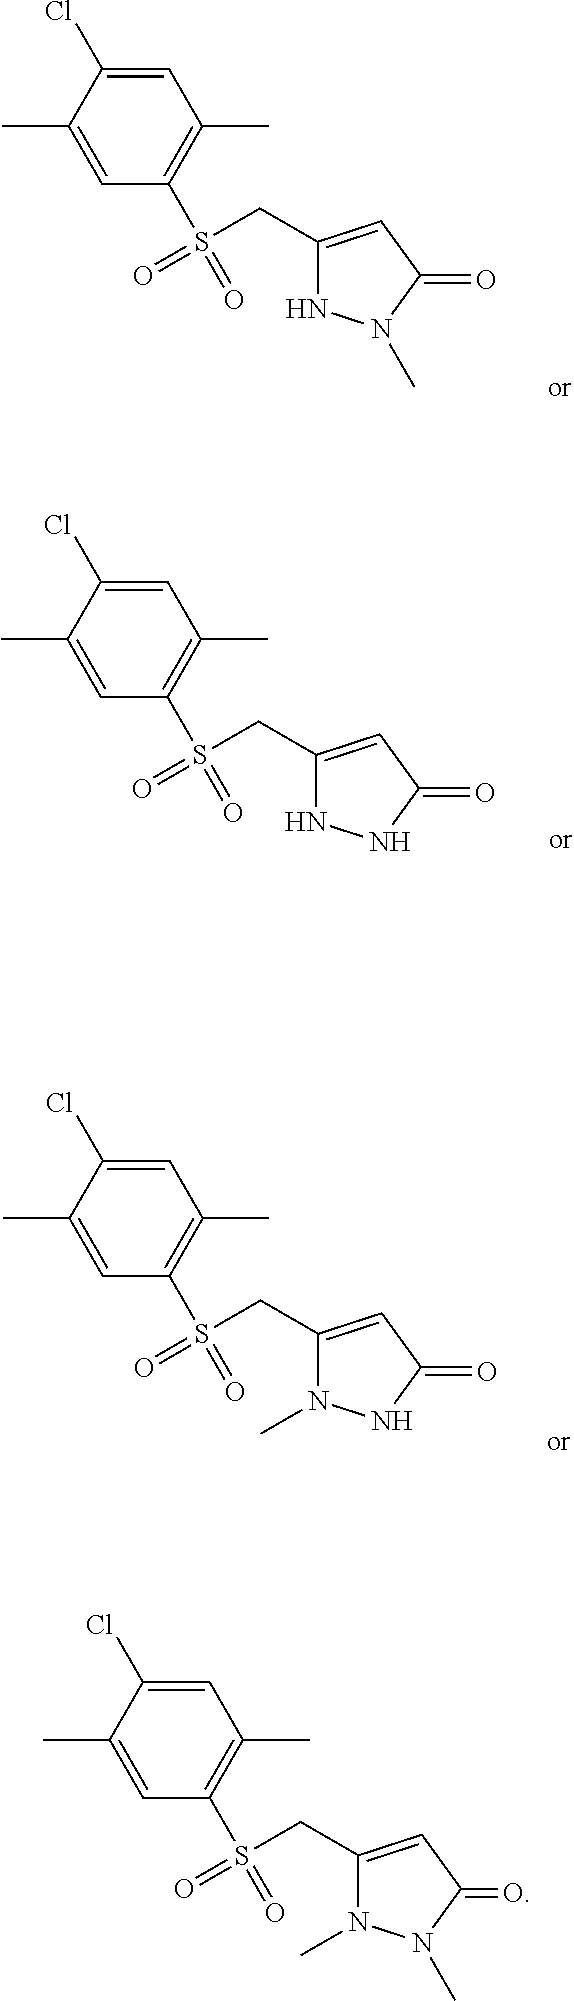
C(C1=CC(=O)N(C)N1C)S(C1=C(C)C=C(Cl)C(C)=C1)(=O)=O.C(C1=CC(=O)NN1)S(C1=C(C)C=C(Cl)C(C)=C1)(=O)=O.C(C1=CC(=O)NN1C)S(C1=C(C)C=C(Cl)C(C)=C1)(=O)=O.C(C1=CC(=O)N(C)N1)S(C1=C(C)C=C(Cl)C(C)=C1)(=O)=O
